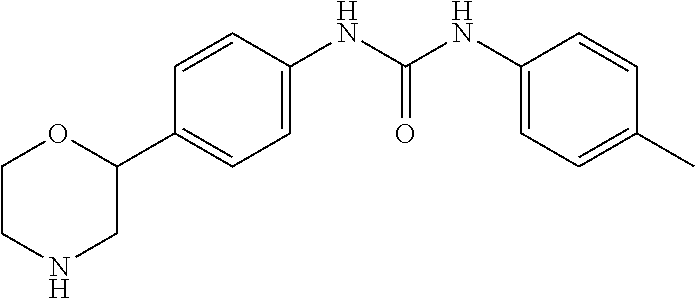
C1CNCC(C2=CC=C(NC(NC3=CC=C(C)C=C3)=O)C=C2)O1
